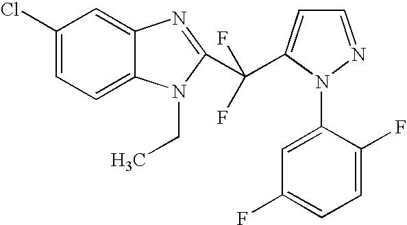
ClC1=CC=C2C(=C1)N=C(C(C1=CC=NN1C1=CC(F)=CC=C1F)(F)F)N2CC
